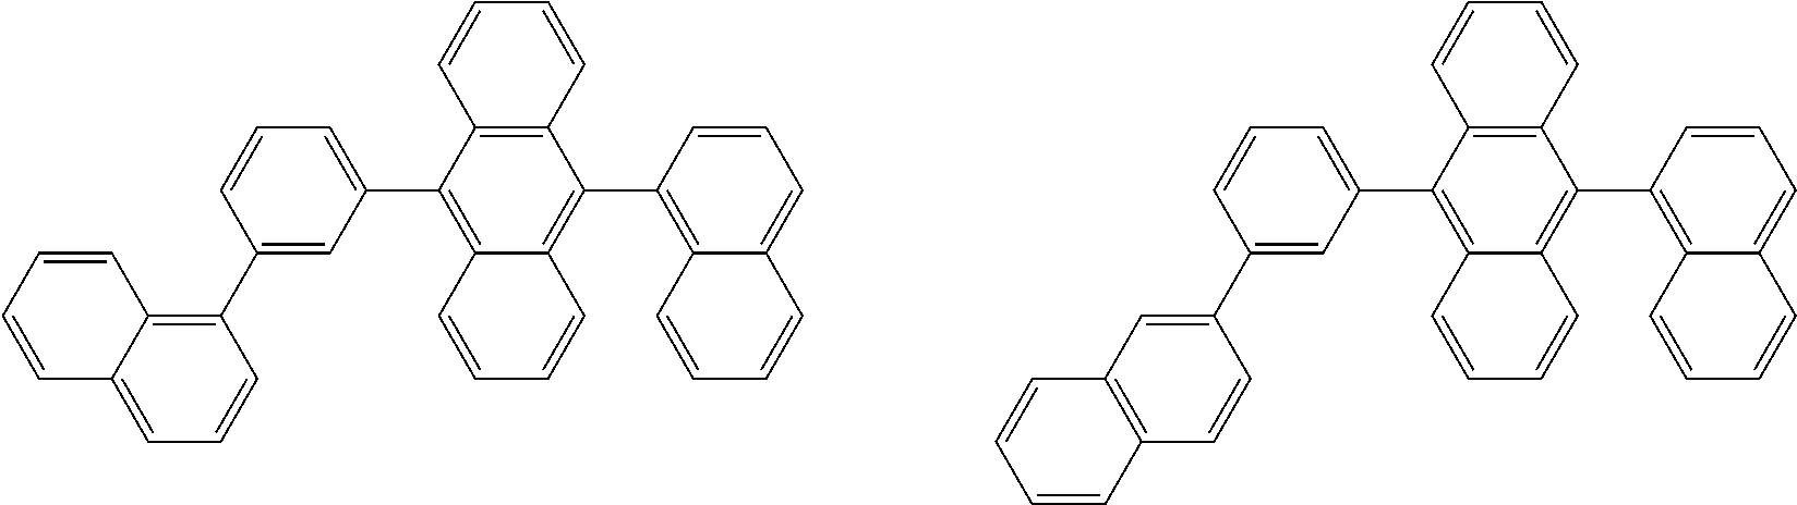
C12=C(C3=CC=CC(C4=C5C(=CC=C4)C=CC=C5)=C3)C3=C(C(C4=C5C(=CC=C4)C=CC=C5)=C1C=CC=C2)C=CC=C3.C12=C(C3=CC=CC(C4=CC5=C(C=C4)C=CC=C5)=C3)C3=C(C(C4=C5C(=CC=C4)C=CC=C5)=C1C=CC=C2)C=CC=C3
